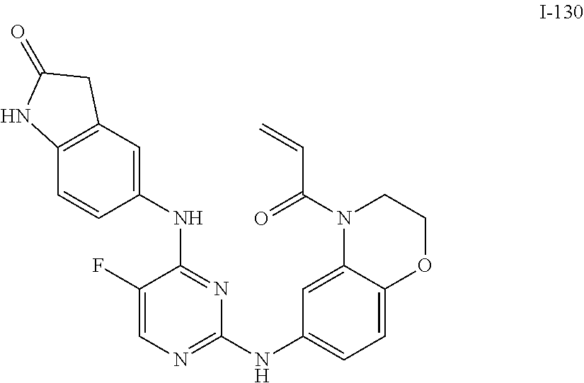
C1(F)=CN=C(NC2=CC=C3C(=C2)N(C(=O)C=C)CCO3)N=C1NC1=CC2=C(C=C1)NC(=O)C2
